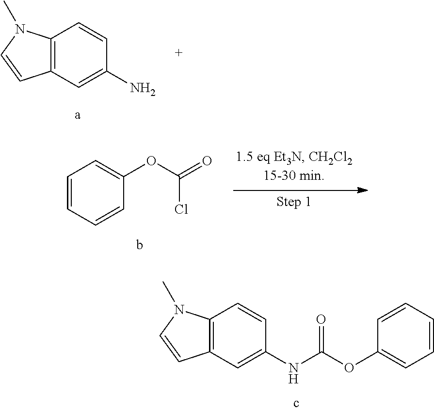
C12=C(C=C(N)C=C1)C=CN2C.C12=C(C=C(NC(OC3=CC=CC=C3)=O)C=C1)C=CN2C.C1=CC=CC(OC(=O)Cl)=C1
